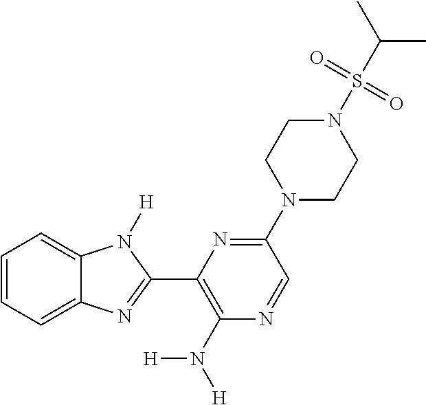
C1=CC=C2C(=C1)N([H])C(C1=C(N([H])[H])N=CC(N3CCN(S(=O)(=O)C(C)C)CC3)=N1)=N2
